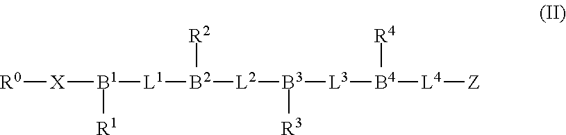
[R0][X][B1]([L1][B2]([L2][B3]([L3][B4]([L4][Z])[R4])[R3])[R2])[R1]
